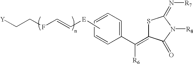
C1=CC=CC=C1C(=C1SC(=N[R7])N([R8])C1=O)[R6].C[E]C=CFCC[Y]
